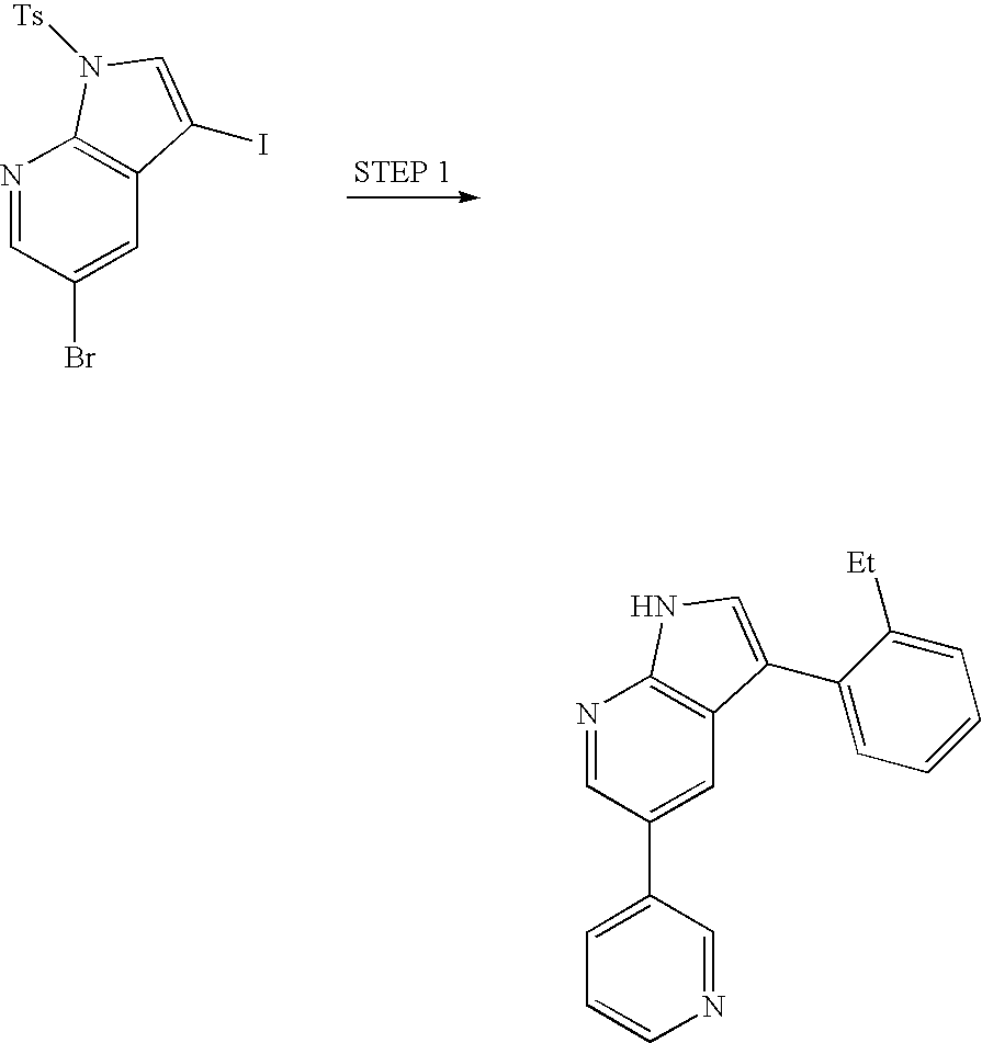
N1=CC(Br)=CC2=C1N([Ts])C=C2I.N1=CC(C2=CC=CN=C2)=CC2=C1NC=C2C1=CC=CC=C1[Et]
